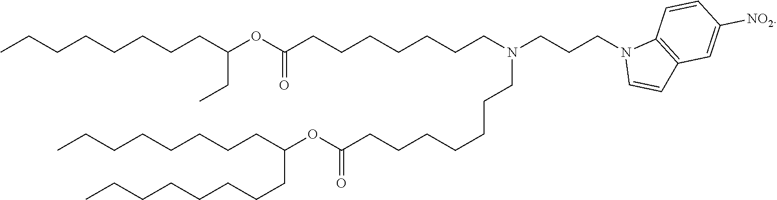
CCCCCCCCC(OC(CCCCCCCN(CCCN1C=CC2=C1C=CC([NO2])=C2)CCCCCCCC(OC(CCCCCCCC)CCCCCCCC)=O)=O)CC
